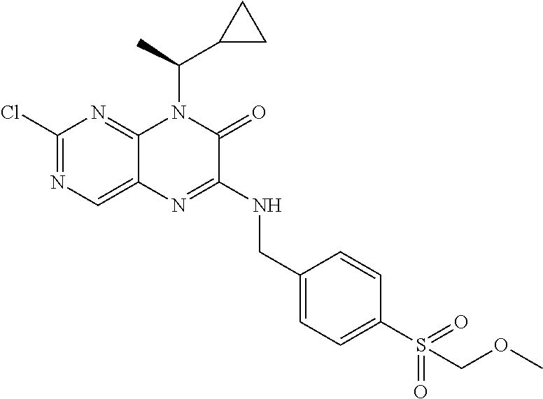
C1(Cl)=NC=C2C(=N1)N(C(C)C1CC1)C(=O)C(NCC1=CC=C(S(COC)(=O)=O)C=C1)=N2
